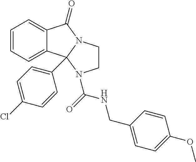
C1=CC=C2C(=C1)C1(C3=CC=C(Cl)C=C3)N(C2=O)CCN1C(=O)NCC1=CC=C(OC)C=C1
